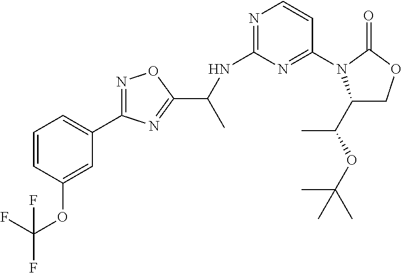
C1=CC(OC(F)(F)F)=CC(C2=NOC(C(NC3=NC=CC(N4C(C(OC(C)(C)C)C)COC4=O)=N3)C)=N2)=C1
